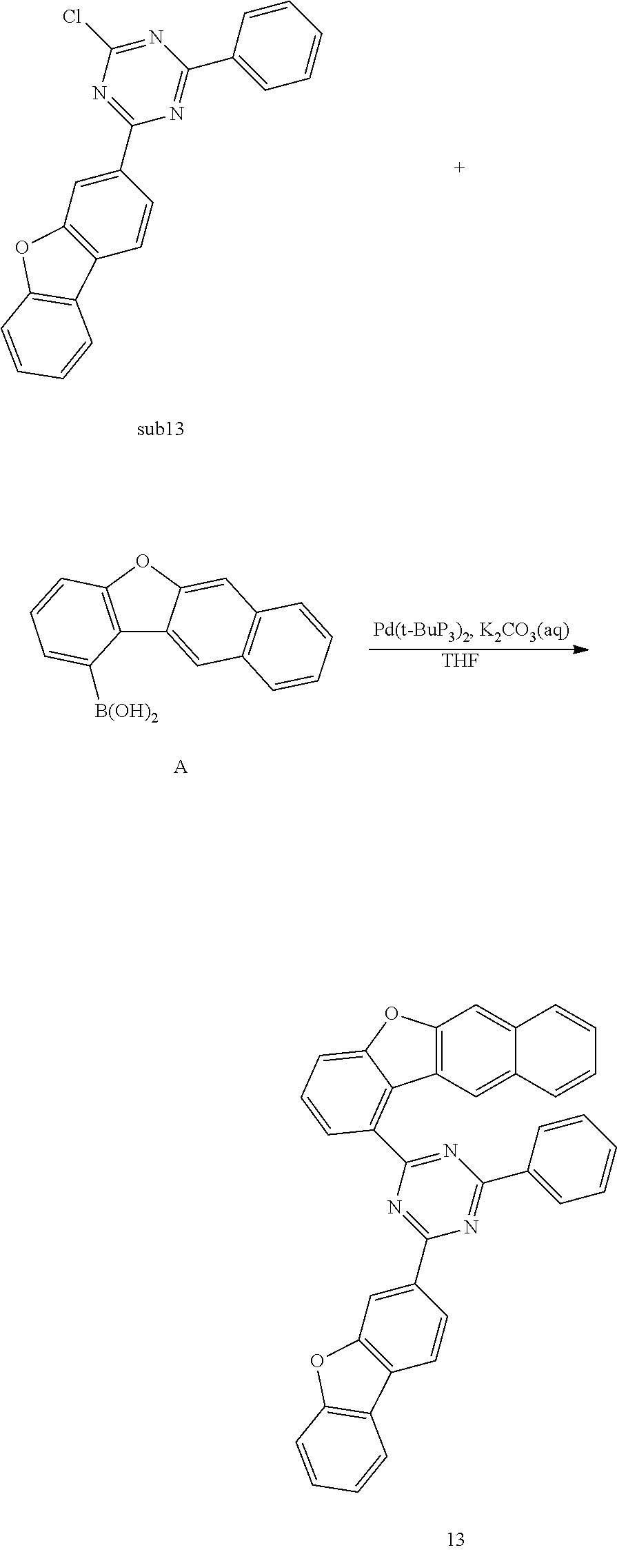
C1=C(C2=NC(C3=CC4=C(C=C3)C3=C(O4)C=CC=C3)=NC(Cl)=N2)C=CC=C1.C1=C(C2=NC(C3=CC4=C(C=C3)C3=C(O4)C=CC=C3)=NC(C3=C4C5=C(C=C6C(=C5)C=CC=C6)OC4=CC=C3)=N2)C=CC=C1.C12=C(OC3=CC4=C(C=C13)C=CC=C4)C=CC=C2[B(OH)2].[A].[THF]
